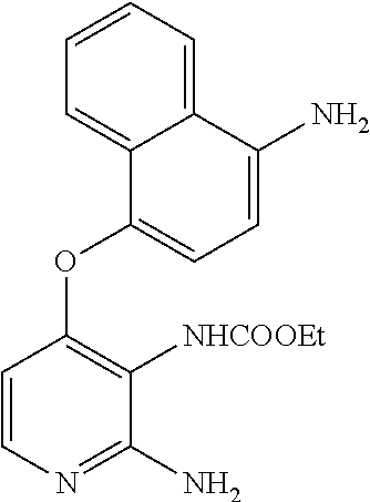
C12=CC=CC=C1C(OC1=C([NHCOOEt])C(N)=NC=C1)=CC=C2N
